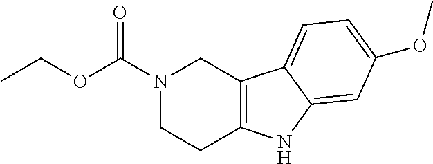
O(CC)C(N1CCC2=C(C1)C1=CC=C(OC)C=C1N2)=O
